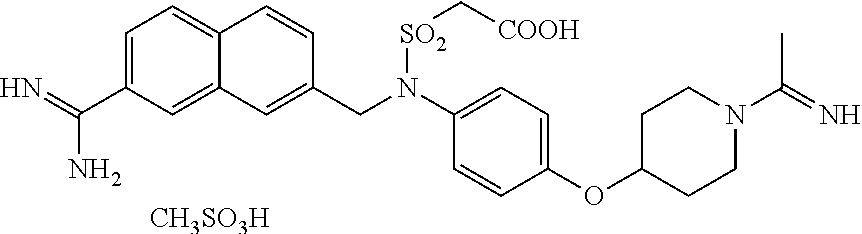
C1=C(C(=N)N)C=C2C(=C1)C=CC(CN([SO2]C[COOH])C1=CC=C(OC3CCN(C(=N)C)CC3)C=C1)=C2.[CH3SO3H]
